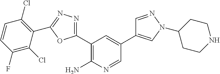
C1(C2=NN=C(C3=C(Cl)C=CC(F)=C3Cl)O2)=C(N)N=CC(C2=CN(C3CCNCC3)N=C2)=C1
